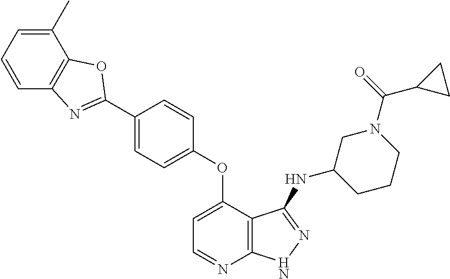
C1(C)=CC=CC2=C1OC(C1=CC=C(OC3=CC=NC4=C3C(NC3CCCN(C(=O)C5CC5)C3)=NN4)C=C1)=N2
